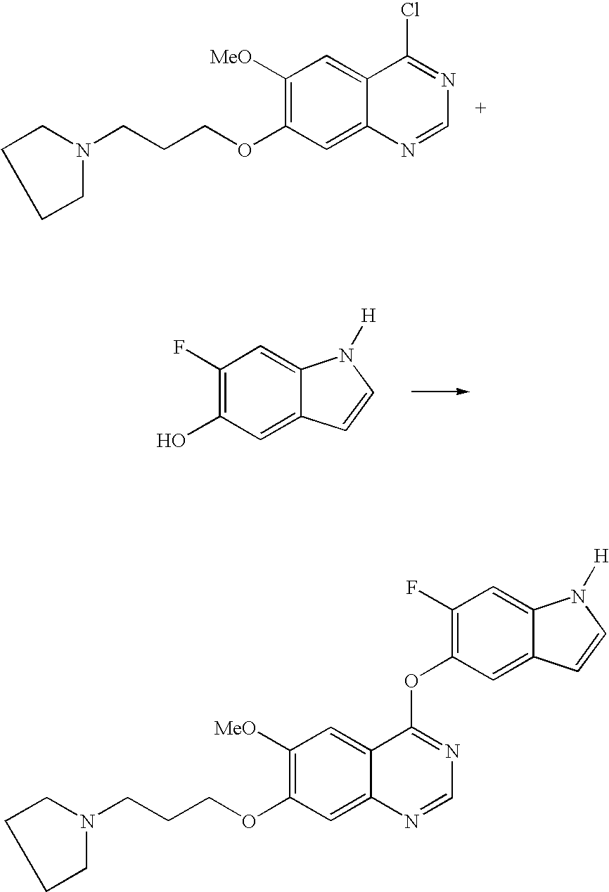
C1([MeO])=C(OCCCN2CCCC2)C=C2C(=C1)C(Cl)=NC=N2.C1(O)=C(F)C=C2C(=C1)C=CN2[H].C1([MeO])=C(OCCCN2CCCC2)C=C2C(=C1)C(OC1=C(F)C=C3C(=C1)C=CN3[H])=NC=N2
